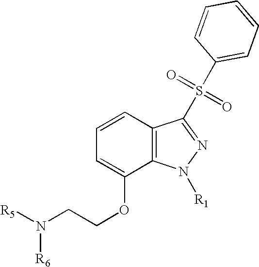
C1=CC2=C(C(OCCN([R5])[R6])=C1)N([R1])N=C2S(=O)(=O)C1=CC=CC=C1
